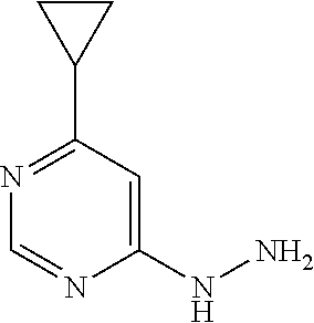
N1=C(C2CC2)C=C(NN)N=C1
